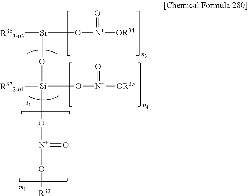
[Si](O[N+](=O)[OR34])(O[Si](O[N+](=O)[OR35])[R372-n4])[R363-n3].CO[N+](O[R33])=O
